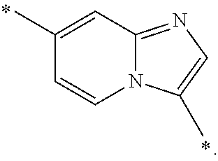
C1(C)=CC2=NC=C(C)N2C=C1
